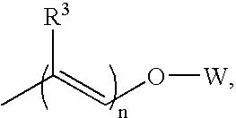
CC(=CO[W])[R3]
